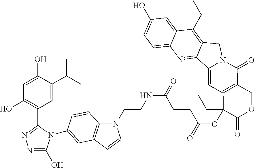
OC1=CC=C2C(=C1)C(CC)=C1C(=N2)C2=CC3=C(C(=O)N2C1)COC(=O)C3(OC(=O)CCC(NCCN1C2=C(C=C1)C=C(N1C(C3=C(O)C=C(O)C(C(C)C)=C3)=NN=C1O)C=C2)=O)CC
